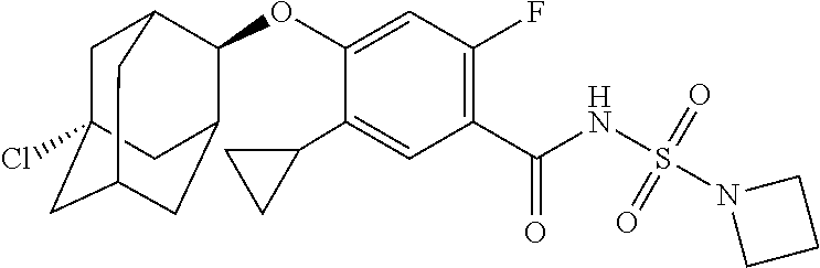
C1(C2CC2)=CC(C(NS(N2CCC2)(=O)=O)=O)=C(F)C=C1OC1C2CC3CC(Cl)(CC1C3)C2
